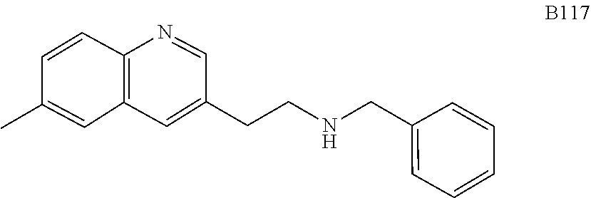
C1=CC2=C(C=C1C)C=C(CCNCC1=CC=CC=C1)C=N2
